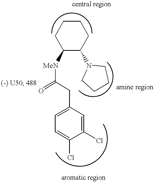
C1([MeN]C(=O)CC2=CC=C(Cl)C(Cl)=C2)C(N2CCCC2)CCCC1
